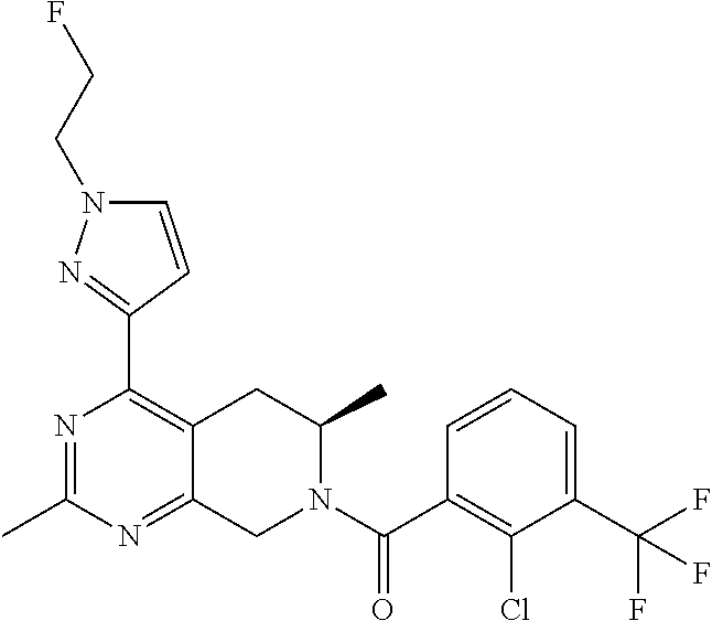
N1=C(C)N=C2C(=C1C1=NN(CCF)C=C1)CC(C)N(C(C1=C(Cl)C(C(F)(F)F)=CC=C1)=O)C2
